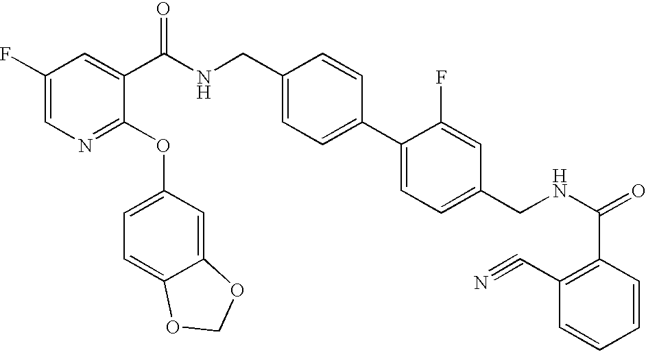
C1(F)=CN=C(OC2=CC=C3C(=C2)OCO3)C(C(NCC2=CC=C(C3=CC=C(CNC(=O)C4=C(C#N)C=CC=C4)C=C3F)C=C2)=O)=C1
